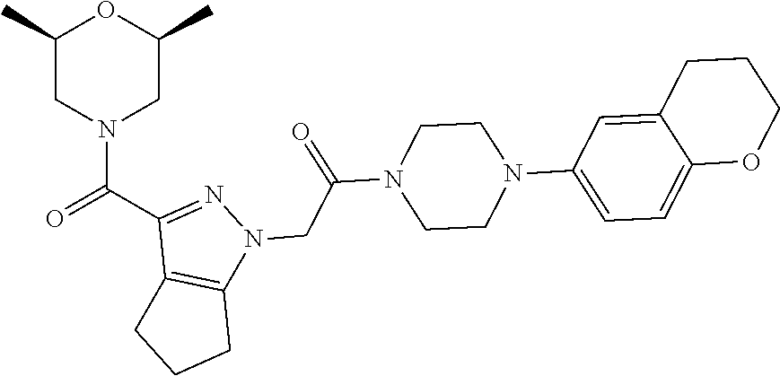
C1(C)CN(C(=O)C2=NN(CC(N3CCN(C4=CC=C5C(=C4)CCCO5)CC3)=O)C3=C2CCC3)CC(C)O1
